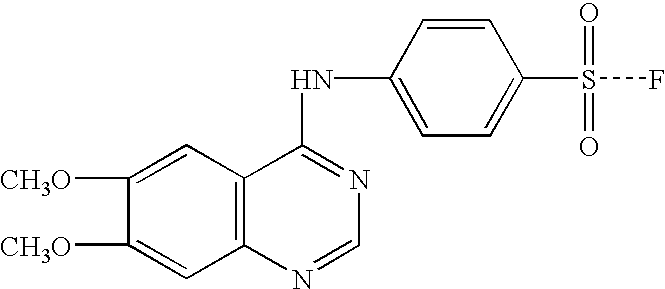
C1([CH3O])=CC2=C(C=C1[CH3O])C(NC1=CC=C(S(F)(=O)=O)C=C1)=NC=N2
